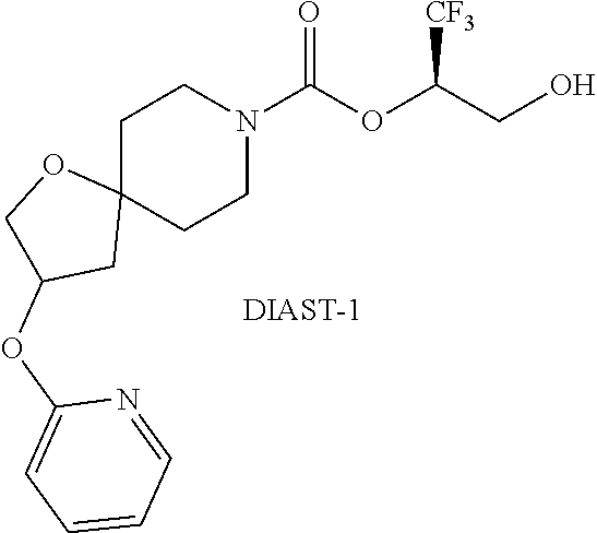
C1C2(CCN(C(OC(CO)[CF3])=O)C1)OCC(OC1=CC=CC=N1)C2
